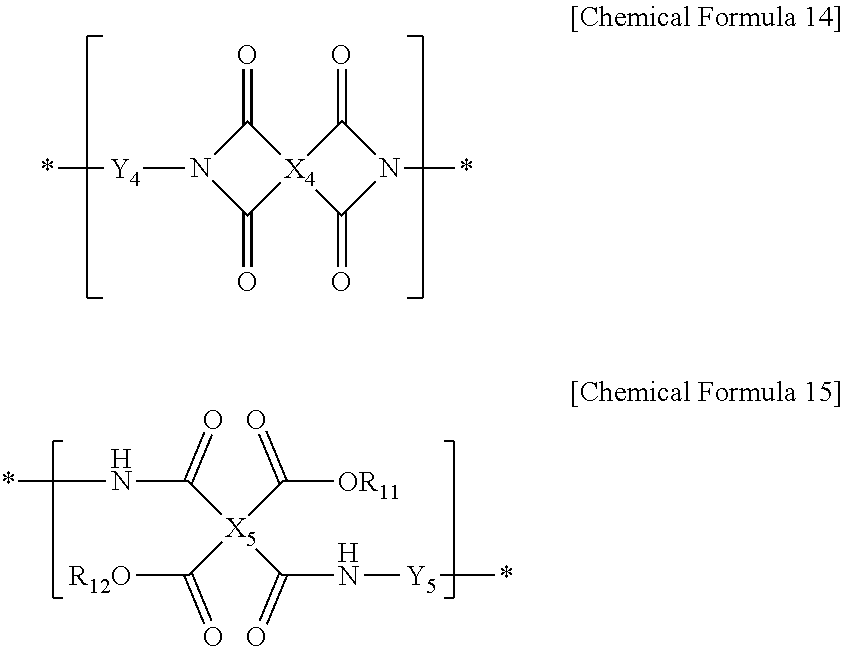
C1(=O)N([Y4]*)C(=O)[X4]12C(=O)N(*)C2=O.C([X5](C(N[Y5]*)=O)(C([OR11])=O)C([R12O])=O)(N*)=O
